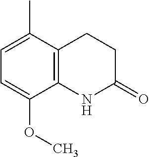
C1=C(OC)C2=C(C(C)=C1)CCC(=O)N2
